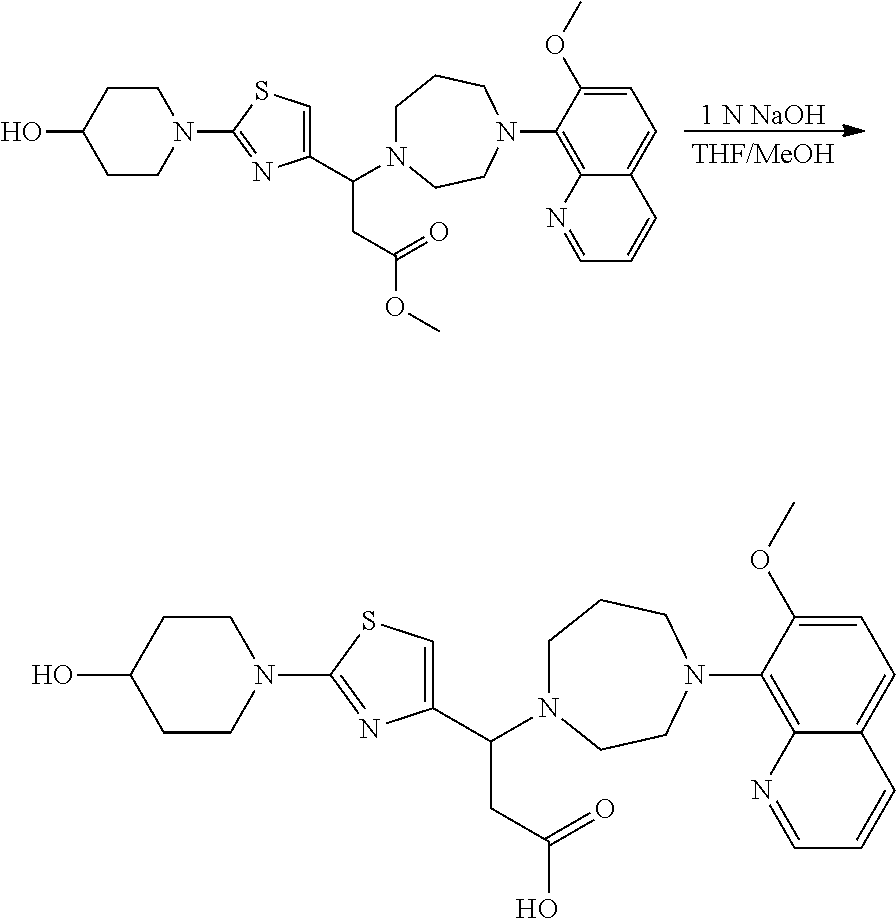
[1 N NaOH].C1=C(OC)C(N2CCCN(C(C3=CSC(N4CCC(O)CC4)=N3)CC(OC)=O)CC2)=C2C(=C1)C=CC=N2.C1=C(OC)C(N2CCCN(C(C3=CSC(N4CCC(O)CC4)=N3)CC(O)=O)CC2)=C2C(=C1)C=CC=N2
